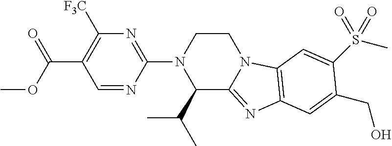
C1=NC(N2C(C(C)C)C3=NC4=C(N3CC2)C=C(S(C)(=O)=O)C(CO)=C4)=NC([F3C])=C1C(=O)OC
